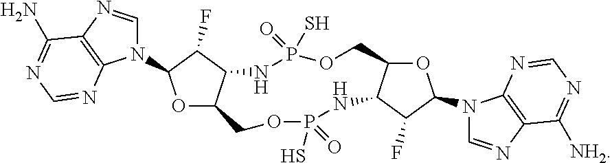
O1C2C(C(F)C1N1C=NC3=C1N=CN=C3N)NP(=O)(S)OCC1OC(N3C=NC4=C3N=CN=C4[NH2])C(F)C1NP(=O)(S)OC2
